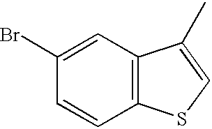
C12=C(C=C(Br)C=C1)C(C)=CS2
